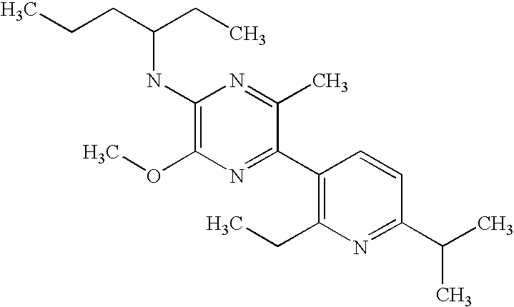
C1(NC(CC)CCC)=C(OC)N=C(C2=C(CC)N=C(C(C)C)C=C2)C(C)=N1
